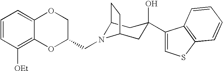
C12N(CC3COC4=CC=CC([OEt])=C4O3)C(CC(O)(C3=CSC4=C3C=CC=C4)C1)CC2
